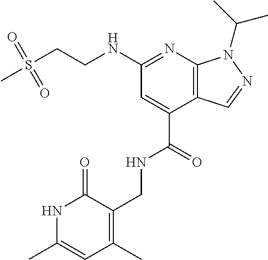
N(C1=NC2=C(C(C(=O)NCC3=C(C)C=C(C)NC3=O)=C1)C=NN2C(C)C)CCS(C)(=O)=O
